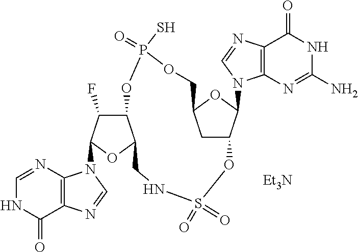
C1=NC2=C(C(=O)N1)N=CN2C1C(F)C2C(O1)CNS(=O)(=O)OC1CC(OC1N1C3=C(C(=O)NC(N)=N3)N=C1)COP(=O)(S)O2.[Et3N]
